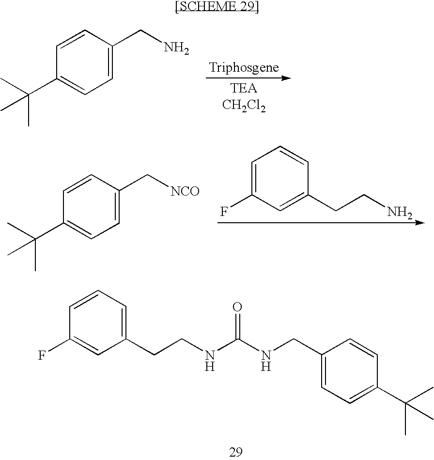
C1=CC=C(CCNC(NCC2=CC=C(C(C)(C)C)C=C2)=O)C=C1F.C1=CC(CN)=CC=C1C(C)(C)C.C1=C(F)C=C(CCN)C=C1.C1=CC(C[NCO])=CC=C1C(C)(C)C
